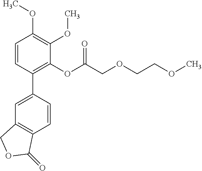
C1=CC(C2=CC3=C(C=C2)C(=O)OC3)=C(OC(COCCOC)=O)C(OC)=C1OC
